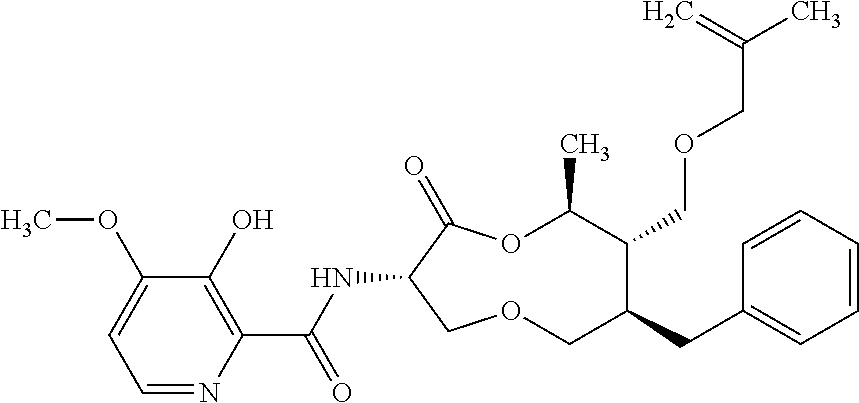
C1(O)=C(C(NC2C(=O)OC(C)C(COCC(C)=C)C(CC3=CC=CC=C3)COC2)=O)N=CC=C1OC
